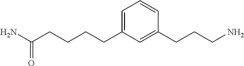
C1=C(CCCCC(N)=O)C=C(CCCN)C=C1
